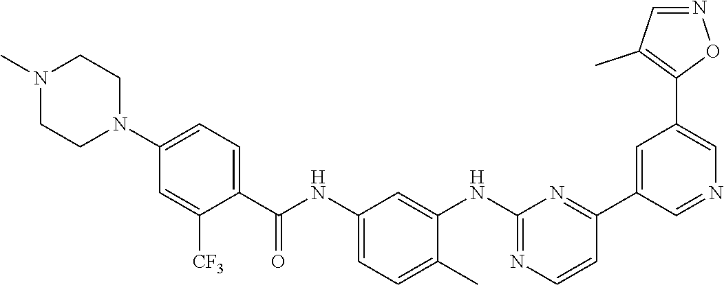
N1(C)CCN(C2=CC=C(C(NC3=CC=C(C)C(NC4=NC=CC(C5=CC(C6=C(C)C=NO6)=CN=C5)=N4)=C3)=O)C([CF3])=C2)CC1
